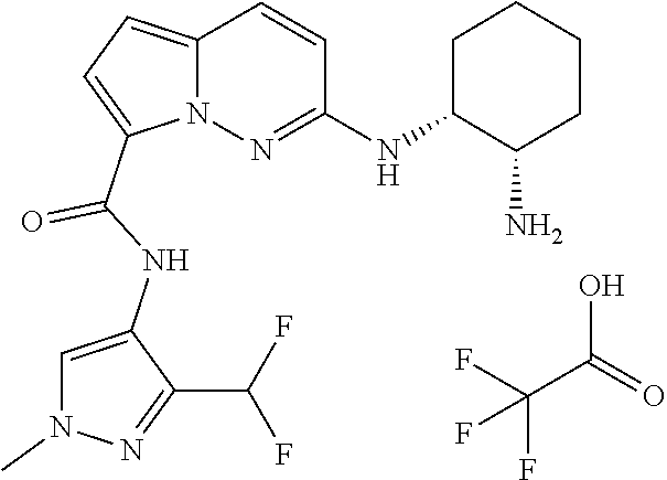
N12C(=CC=C1C(NC1=CN(C)N=C1C(F)F)=O)C=CC(NC1C(N)CCCC1)=N2.FC(F)(C(O)=O)F
